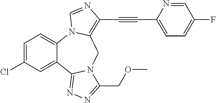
C1=C(Cl)C=C2C(=C1)N1C(=C(C#CC3=CC=C(F)C=N3)N=C1)CN1C2=NN=C1COC
